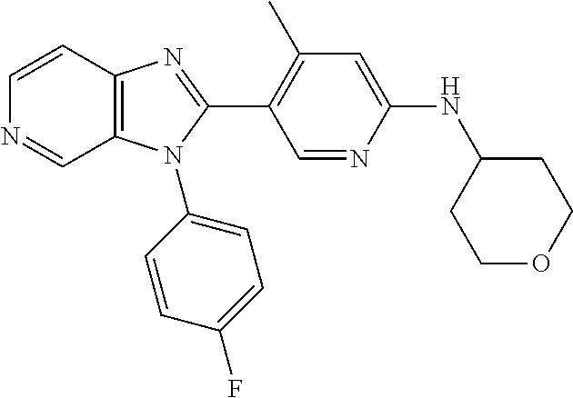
C1=CC2=C(C=N1)N(C1=CC=C(F)C=C1)C(C1=C(C)C=C(NC3CCOCC3)N=C1)=N2
